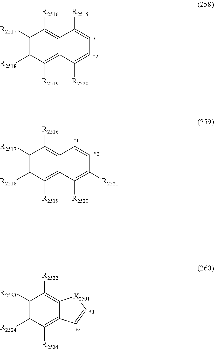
C1([R2517])=C([R2518])C([R2519])=C2C(=C1[R2516])C([R2515])=CC=C2[R2520].C1([R2517])=C([R2518])C([R2519])=C2C(=C1[R2516])C=CC([R2521])=C2[R2520].C1([R2523])=C([R2524])C([R2524])=C2C(=C1[R2522])[X2501]C=C2
